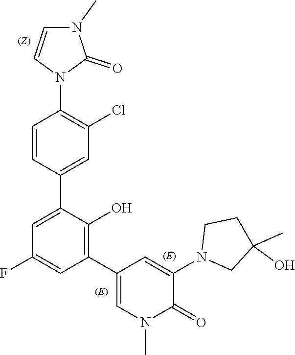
C1=CC(C2=CC(F)=CC(C3=CN(C)C(=O)C(N4CC(O)(C)CC4)=C3)=C2O)=CC(Cl)=C1N1C(=O)N(C)C=C1
